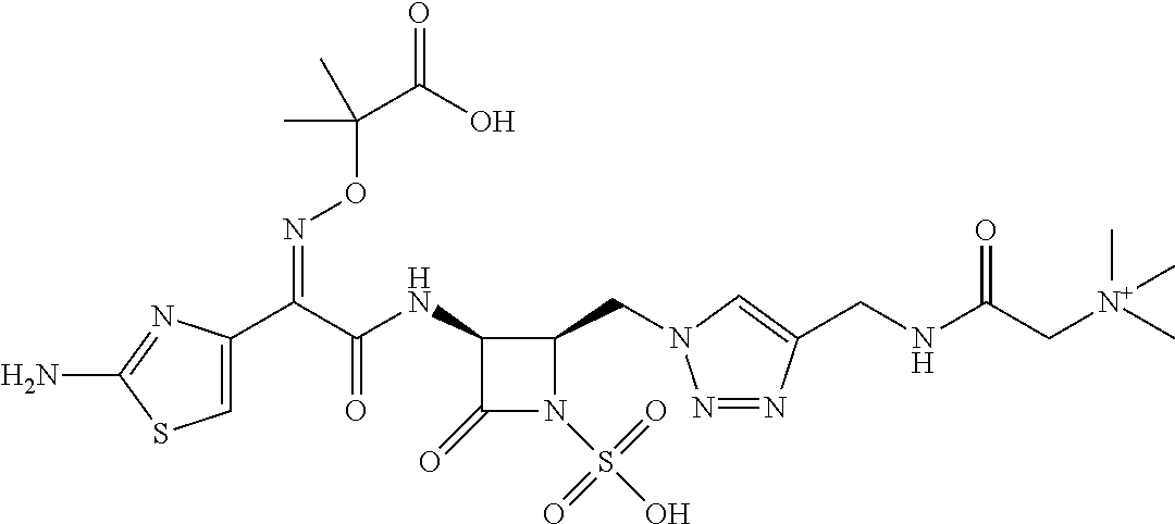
C1=C(C(C(NC2C(=O)N(S(O)(=O)=O)C2CN2N=NC(CNC(C[N+](C)(C)C)=O)=C2)=O)=NOC(C(=O)O)(C)C)N=C(N)S1
